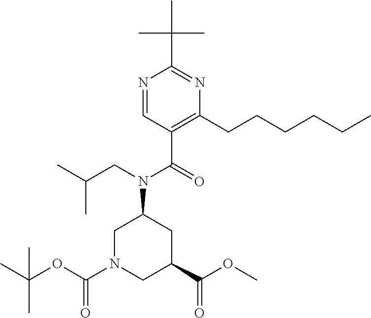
N1=CC(C(=O)N(CC(C)C)C2CN(C(OC(C)(C)C)=O)CC(C(OC)=O)C2)=C(CCCCCC)N=C1C(C)(C)C
